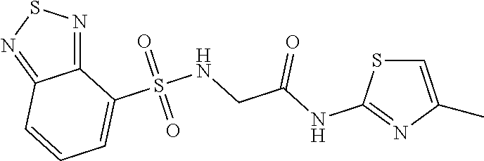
C12=NSN=C1C=CC=C2S(NCC(=O)NC1=NC(C)=CS1)(=O)=O
